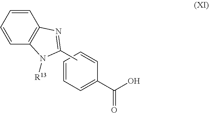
C1=CC=CC(C(O)=O)=C1.C1=CC=CC2=C1N=C(C)N2[R13]
